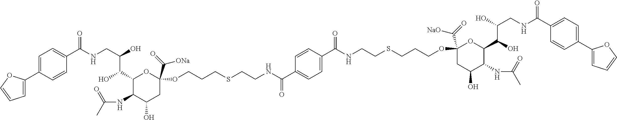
C(NCC(O)C(C1C(NC(C)=O)C(O)CC(C(=O)[ONa])(OCCCSCCNC(C2=CC=C(C(NCCSCCCOC3(C(=O)[NaO])CC(O)C(NC(C)=O)C(C(O)C(O)CNC(C4=CC=C(C5=CC=CO5)C=C4)=O)O3)=O)C=C2)=O)O1)O)(=O)C1=CC=C(C2=CC=CO2)C=C1
